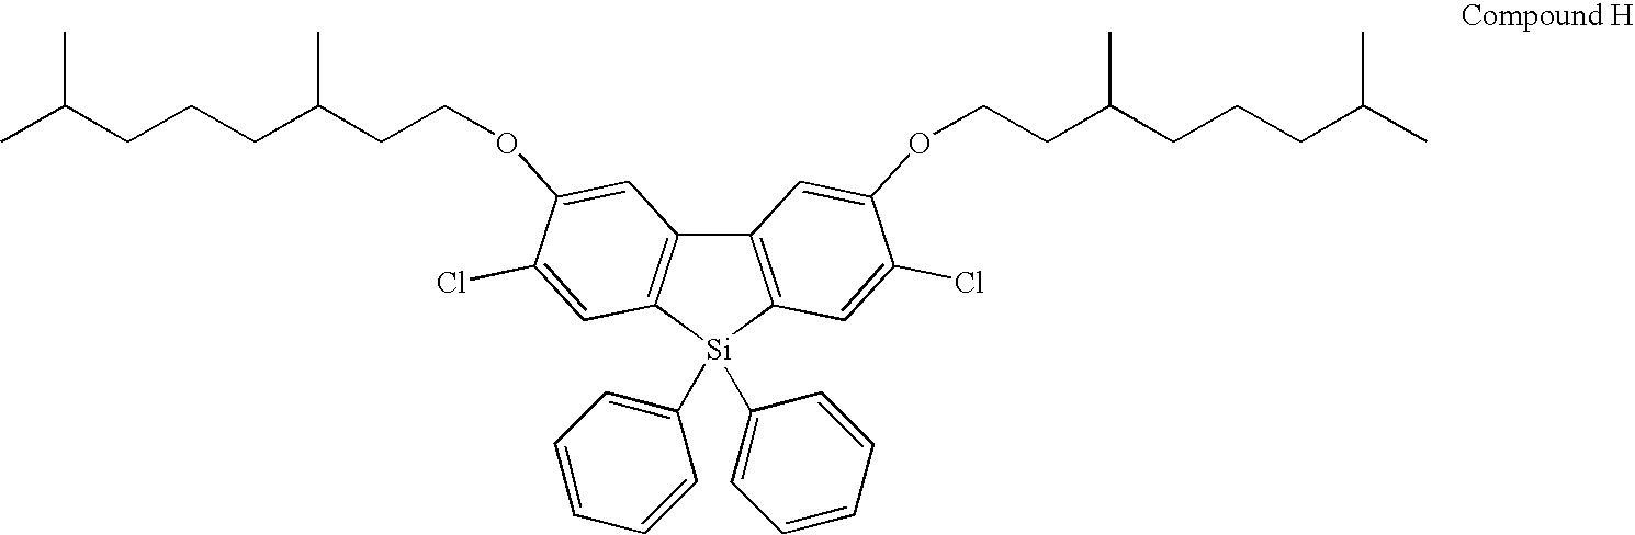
C12=C([Si](C3=CC=CC=C3)(C3=CC=CC=C3)C3=C1C=C(OCCC(CCCC(C)C)C)C(Cl)=C3)C=C(Cl)C(OCCC(CCCC(C)C)C)=C2
